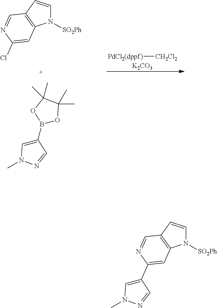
[PdCl2(dppf)][CH2Cl2].[K2CO3].N1([SO2Ph])C=CC2=C1C=C(Cl)N=C2.C1(B2OC(C)(C)C(C)(C)O2)=CN(C)N=C1.N1([SO2Ph])C=CC2=C1C=C(C1=CN(C)N=C1)N=C2
